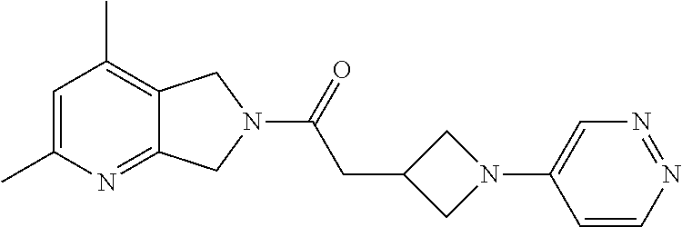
C1=C(C)N=C2C(=C1C)CN(C(=O)CC1CN(C3=CN=NC=C3)C1)C2
